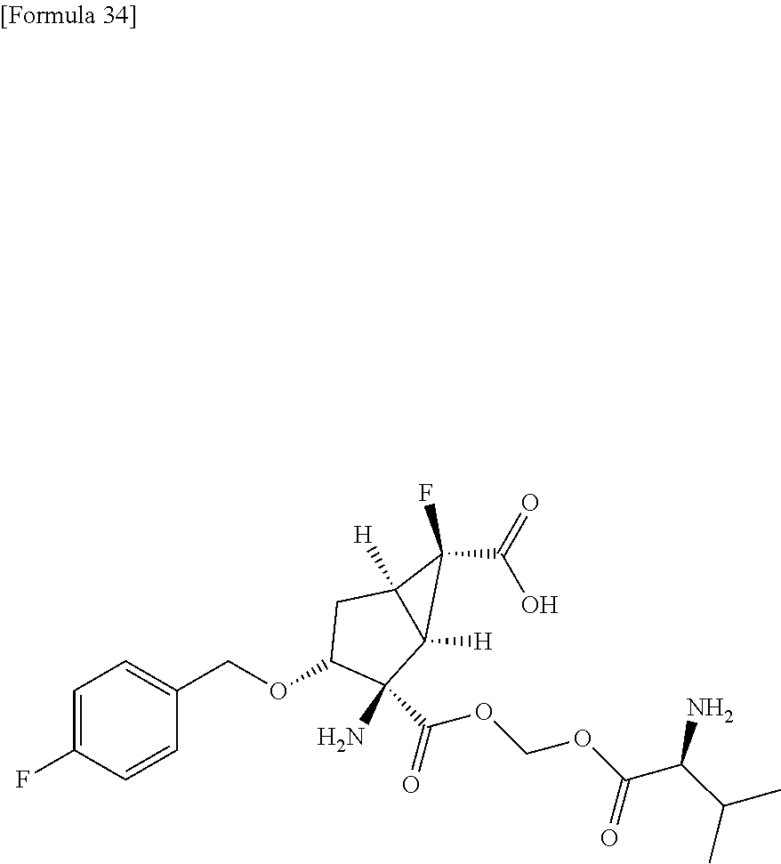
C1=C(F)C=CC(COC2C(N)(C(OCOC(=O)C(C(C)C)N)=O)C3([H])C([H])(C2)C3(F)C(=O)O)=C1
